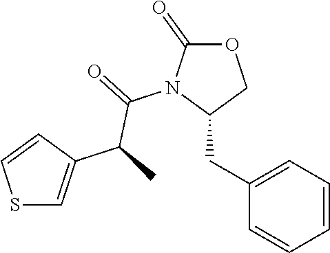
C1(CC2COC(=O)N2C(=O)C(C)C2=CSC=C2)=CC=CC=C1
